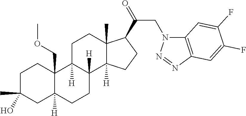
C1C(C)(O)CC2([H])C(COC)(C1)C1([H])C([H])(CC2)C2([H])C(C)(CC1)C(C(=O)CN1C3=C(N=N1)C=C(F)C(F)=C3)CC2
